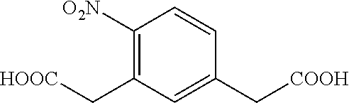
[HOOC]CC1=C([O2N])C=CC(C[COOH])=C1
